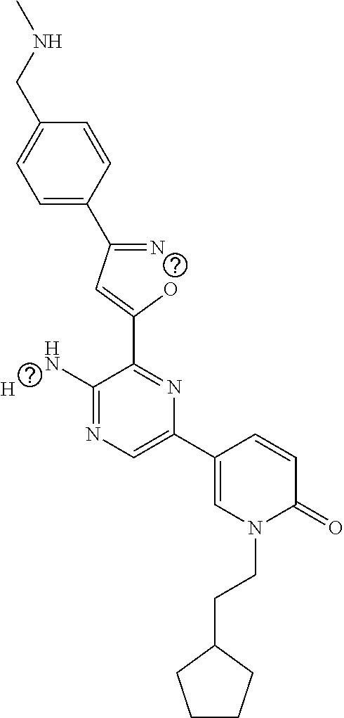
[H].C1=C(C(=N)C=C(O)C2=NC(C3=CN(CCC4CCCC4)C(=O)C=C3)=CN=C2N)C=CC(CNC)=C1
